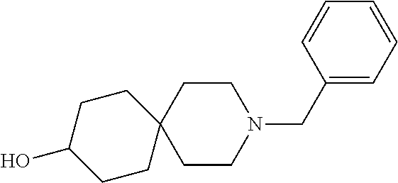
C1CC2(CCN1CC1=CC=CC=C1)CCC(O)CC2
